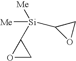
[Si](C1OC1)([Me])([Me])C1OC1
